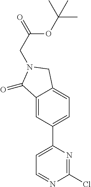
C1=C(C2=CC=C3C(=C2)C(=O)N(CC(OC(C)(C)C)=O)C3)N=C(Cl)N=C1
